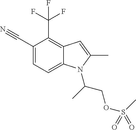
C1(C#N)=CC=C2C(=C1C(F)(F)F)C=C(C)N2C(C)COS(C)(=O)=O
